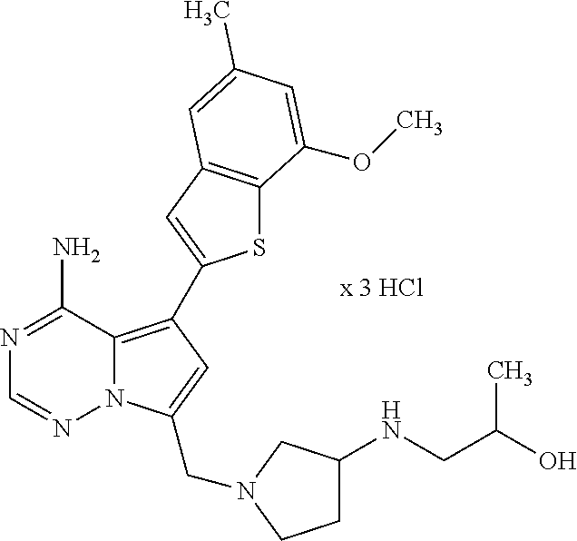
S1C2=C(C=C1C1=C3N(N=CN=C3N)C(CN3CC(NCC(O)C)CC3)=C1)C=C(C)C=C2OC
